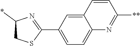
C1(C2=NC(*)CS2)=CC=C2C(=C1)C=CC([**])=N2
